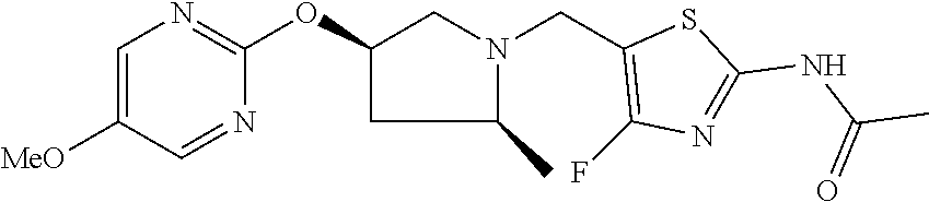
C1=C([MeO])C=NC(OC2CC(C)N(CC3=C(F)N=C(NC(C)=O)S3)C2)=N1
